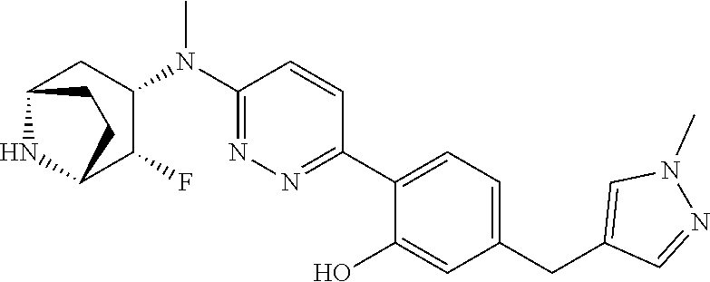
C1(N(C2=NN=C(C3=CC=C(CC4=CN(C)N=C4)C=C3O)C=C2)C)CC2NC(C1F)CC2
